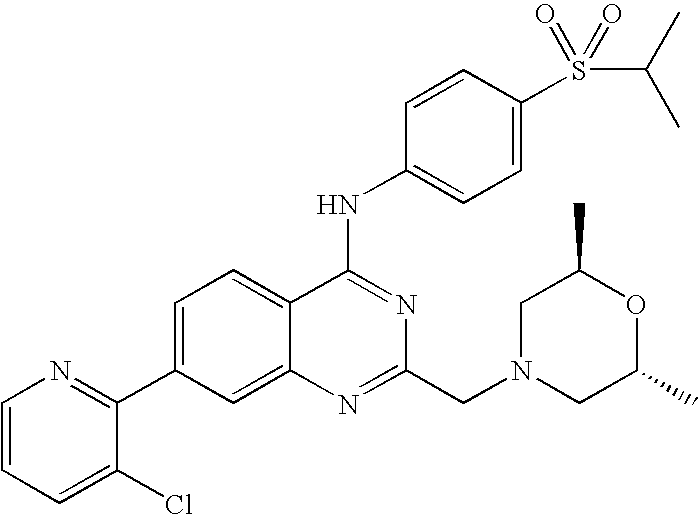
C1=CC=C(Cl)C(C2=CC=C3C(=C2)N=C(CN2CC(C)OC(C)C2)N=C3NC2=CC=C(S(=O)(=O)C(C)C)C=C2)=N1
